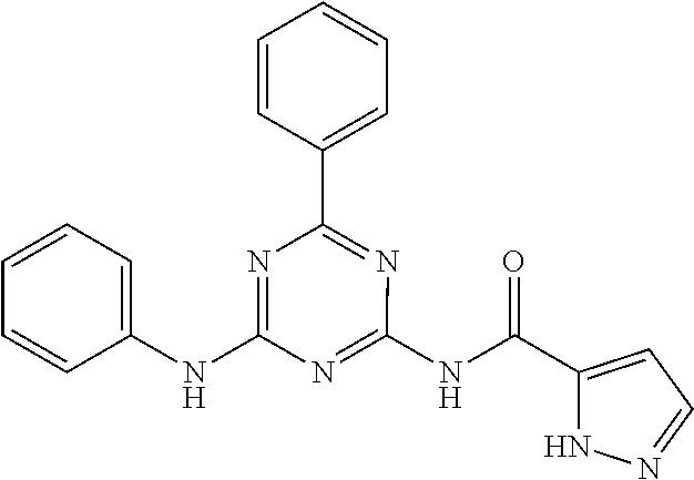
C1(NC2=CC=CC=C2)=NC(C2=CC=CC=C2)=NC(NC(C2=CC=NN2)=O)=N1
